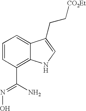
C1=CC(C(=NO)N)=C2C(=C1)C(CC[CO2Et])=CN2
